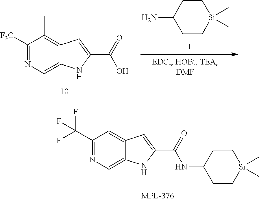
C1C[Si](C)(C)CCC1N.C1([F3C])=NC=C2C(=C1C)C=C(C(=O)O)N2.C1(C(F)(F)F)=NC=C2C(=C1C)C=C(C(=O)NC1CC[Si](C)(C)CC1)N2
